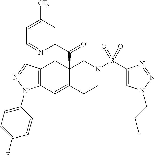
C12=C(C=NN1C1=CC=C(F)C=C1)CC1(C(C3=CC([CF3])=CC=N3)=O)C(=C2)CCN(S(C2=CN(CCC)N=N2)(=O)=O)C1
